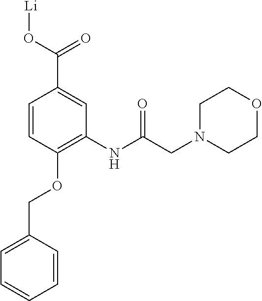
C1=CC(OCC2=CC=CC=C2)=C(NC(CN2CCOCC2)=O)C=C1C(O[Li])=O
